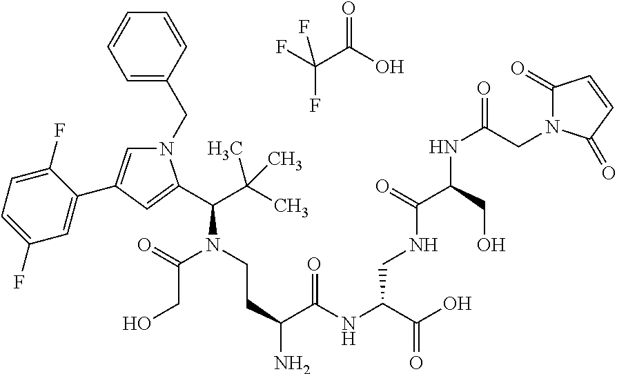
FC(F)(C(O)=O)F.N1(CC2=CC=CC=C2)C=C(C2=CC(F)=CC=C2F)C=C1C(C(C)(C)C)N(CCC(N)C(NC(CNC(=O)C(NC(CN1C(=O)C=CC1=O)=O)CO)C(O)=O)=O)C(=O)CO
